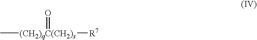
C[(CH2)qC(CH2)s]([R7])=O
